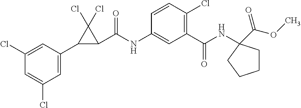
C1(Cl)=CC(C2C(C(NC3=CC(C(=O)NC4(C(OC)=O)CCCC4)=C(Cl)C=C3)=O)C2(Cl)Cl)=CC(Cl)=C1
